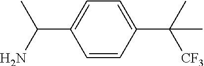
C1=C(C(C)([CF3])C)C=CC(C(C)N)=C1
